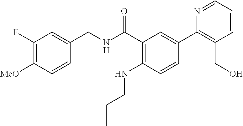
C1=CC([MeO])=C(F)C=C1CNC(C1=C(NCCC)C=CC(C2=C(CO)C=CC=N2)=C1)=O
